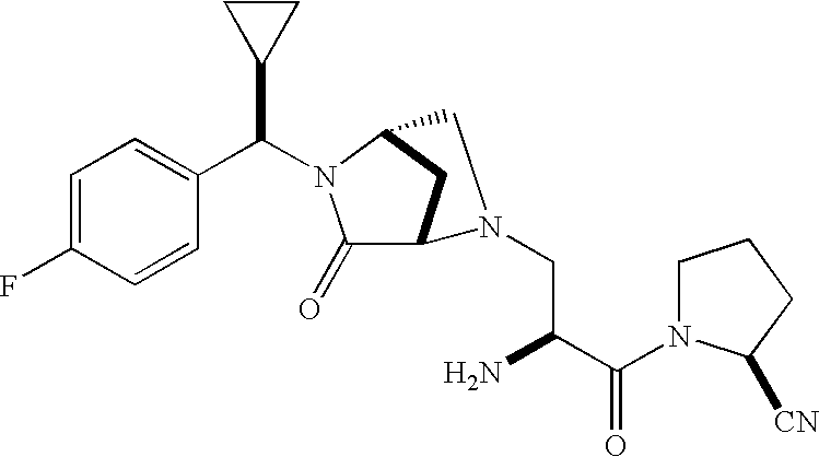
C1=C(F)C=CC(C(N2C(=O)C3CC2CN3CC(C(N2CCCC2[CN])=O)N)C2CC2)=C1
